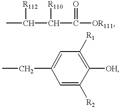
CCC1=CC([R1])=C([OH])C([R2])=C1.CC([R112])C([R110])C(=O)[OR111]
